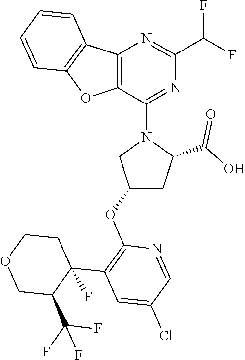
C12=C(C(N3CC(OC4=C(C5(F)C(C(F)(F)F)COCC5)C=C(Cl)C=N4)CC3C(O)=O)=NC(C(F)F)=N1)OC1=C2C=CC=C1
